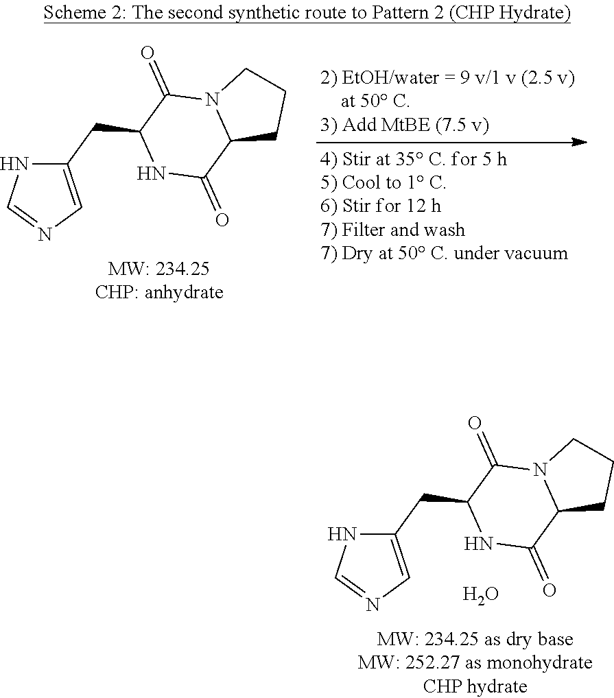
C12C(=O)NC(CC3=CN=CN3)C(=O)N1CCC2.C12C(=O)NC(CC3=CN=CN3)C(=O)N1CCC2.O
